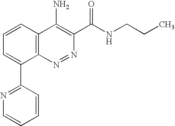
C1=CC(C2=CC=CC3=C2N=NC(C(=O)NCCC)=C3N)=NC=C1
